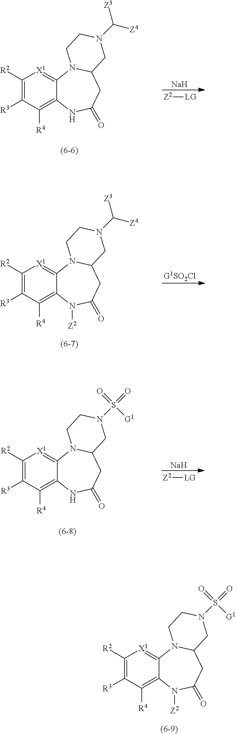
[Na].[Z2][LG].C1([R2])=C([R3])C([R4])=C2C(=[X1]1)N1C(CC(=O)N2)CN(C([Z3])[Z4])CC1.[G1SO2Cl].C1([R2])=C([R3])C([R4])=C2C(=[X1]1)N1C(CC(=O)N2[Z2])CN(C([Z3])[Z4])CC1.[Na].[Z2][LG].C1([R2])=C([R3])C([R4])=C2C(=[X1]1)N1C(CC(=O)N2)CN(S(=O)([G1])=O)CC1.C1([R2])=C([R3])C([R4])=C2C(=[X1]1)N1C(CC(=O)N2[Z2])CN(S(=O)([G1])=O)CC1
